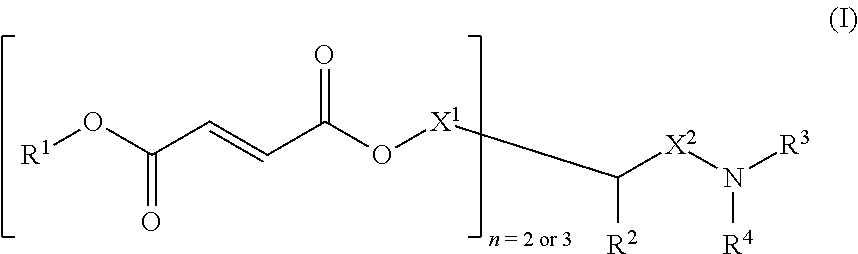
[R1]OC(C=CC(O[X1]C([R2])[X2]N([R3])[R4])=O)=O
